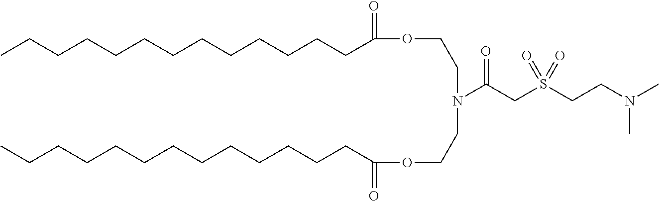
C(CCCCCCC(=O)OCCN(C(CS(CCN(C)C)(=O)=O)=O)CCOC(CCCCCCCCCCCCC)=O)CCCCCC
